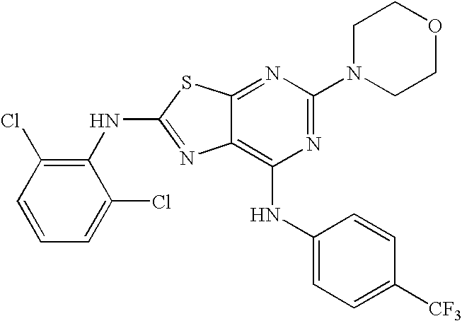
C1(NC2=C(Cl)C=CC=C2Cl)=NC2=C(NC3=CC=C([CF3])C=C3)N=C(N3CCOCC3)N=C2S1
